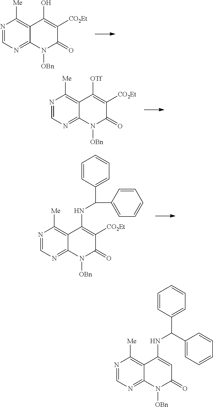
N1=CN=C2C(=C1[Me])C(O)=C([CO2Et])C(=O)N2[OBn].N1=CN=C2C(=C1[Me])C([OTf])=C([CO2Et])C(=O)N2[OBn].N1=CN=C2C(=C1[Me])C(NC(C1=CC=CC=C1)C1=CC=CC=C1)=CC(=O)N2[OBn].N1=CN=C2C(=C1[Me])C(NC(C1=CC=CC=C1)C1=CC=CC=C1)=C([CO2Et])C(=O)N2[OBn]
